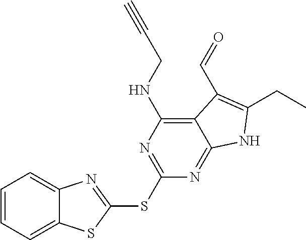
C1=CC=C2C(=C1)N=C(SC1=NC(NCC#C)=C3C(=N1)NC(CC)=C3C=O)S2
